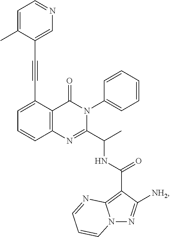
C12=C(C(C#CC3=CN=CC=C3C)=CC=C1)C(=O)N(C1=CC=CC=C1)C(C(C)NC(C1=C3N(N=C1[NH2])C=CC=N3)=O)=N2
